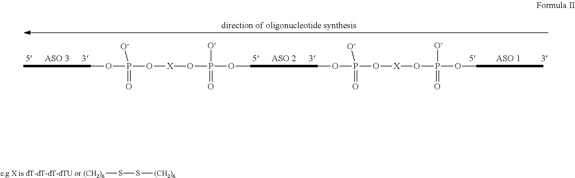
[(CH2)6]SS[(CH2)6].COP([O-])(=O)O[X]OP([O-])(=O)OC.COP([O-])(=O)O[X]OP(=O)(OC)[O-]
